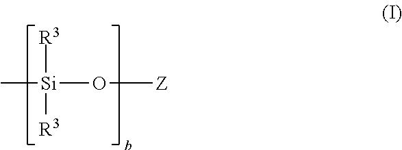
C[Si]([R3])([R3])O[Z]
